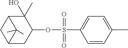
C1=C(C)C=CC(S(OC2C(C)(O)C3CC(C2)C3(C)C)(=O)=O)=C1
